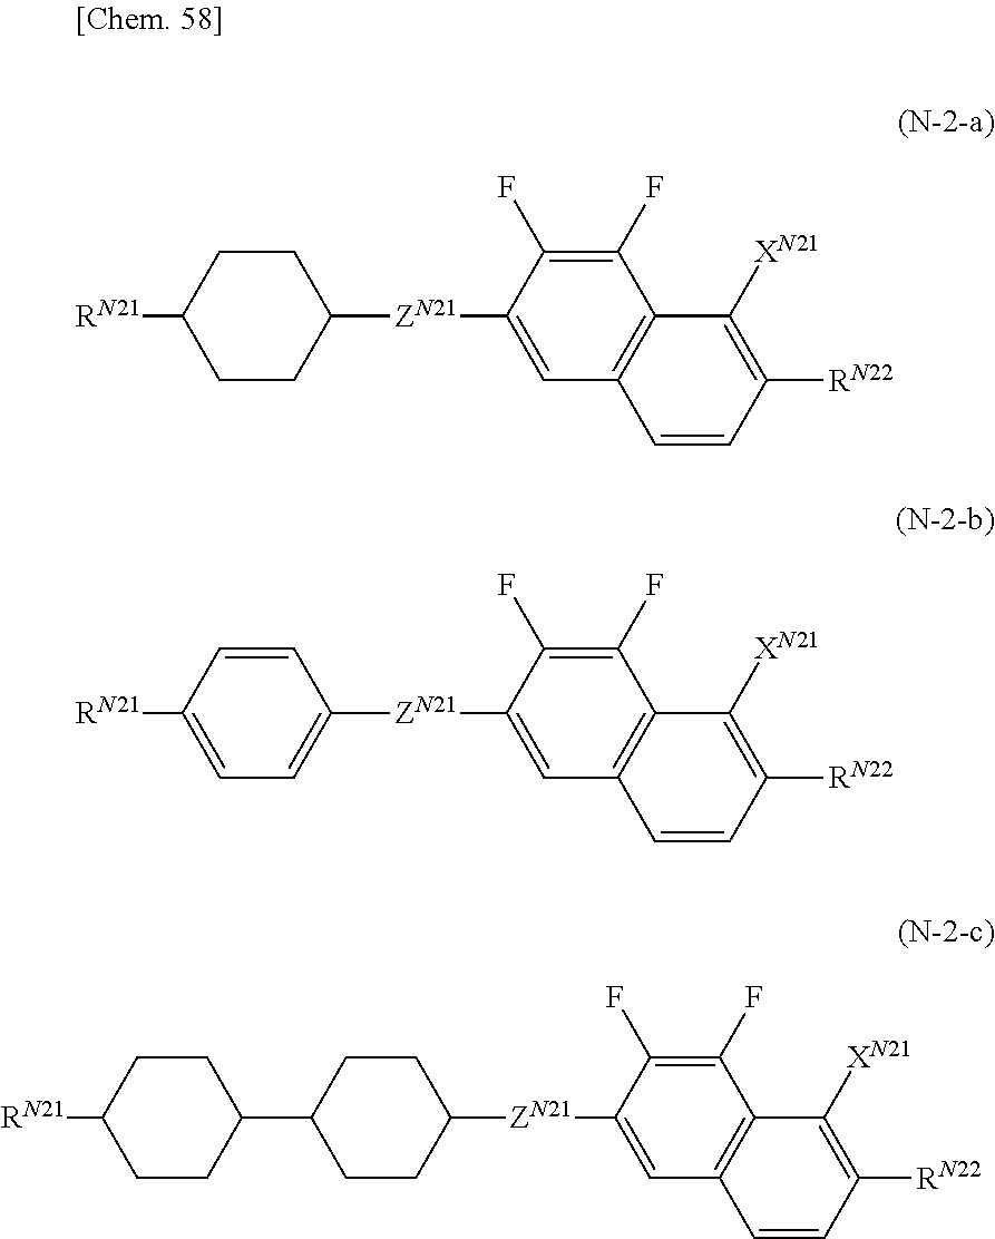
C1CC([ZN21]C2=CC3=C(C(F)=C2F)C([XN21])=C([RN22])C=C3)CCC1[RN21].C1=C([RN21])C=CC([ZN21]C2=CC3=C(C(F)=C2F)C([XN21])=C([RN22])C=C3)=C1.C1CC([ZN21]C2=CC3=C(C(F)=C2F)C([XN21])=C([RN22])C=C3)CCC1C1CCC([RN21])CC1
